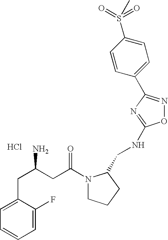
NC(CC1=CC=CC=C1F)CC(N1CCCC1CNC1=NC(C2=CC=C(S(=O)(=O)C)C=C2)=NO1)=O.Cl
